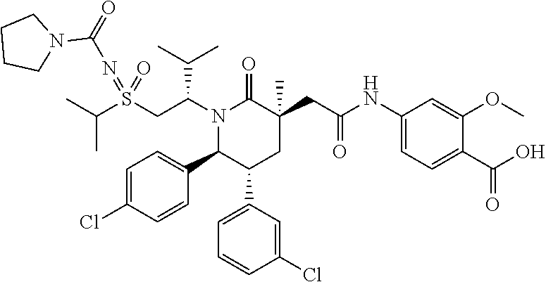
S(CC(N1C(=O)C(CC(=O)NC2=CC=C(C(O)=O)C(OC)=C2)(C)CC(C2=CC=CC(Cl)=C2)C1C1=CC=C(Cl)C=C1)C(C)C)(=NC(=O)N1CCCC1)(=O)C(C)C
